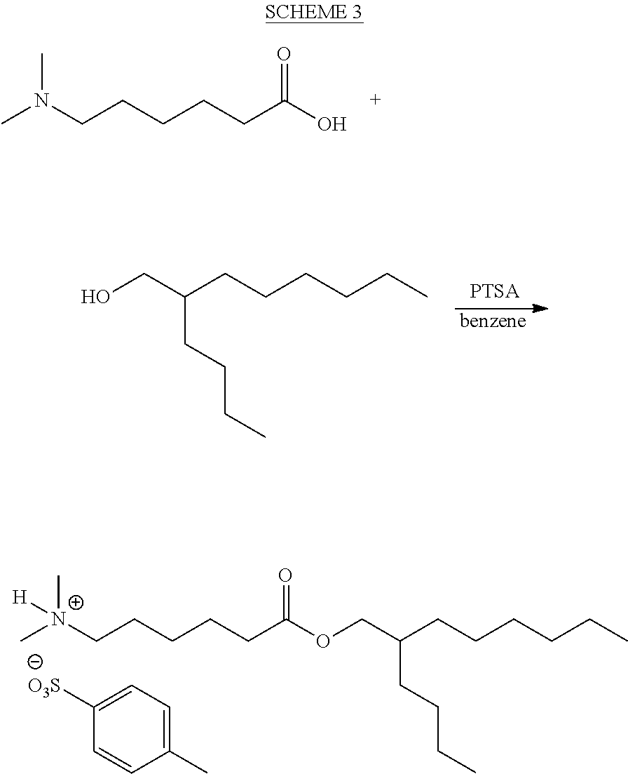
[benzene].OCC(CCCCCC)CCCC.CN(CCCCCC(O)=O)C.C[N+](CCCCCC(OCC(CCCCCC)CCCC)=O)(C)[H].C1(C)=CC=C([O3S])C=C1
